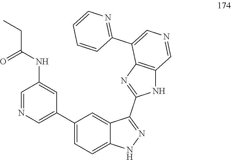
C12=CC(C3=CN=CC(NC(CC)=O)=C3)=CC=C1NN=C2C1=NC2=C(N1)C=NC=C2C1=NC=CC=C1
